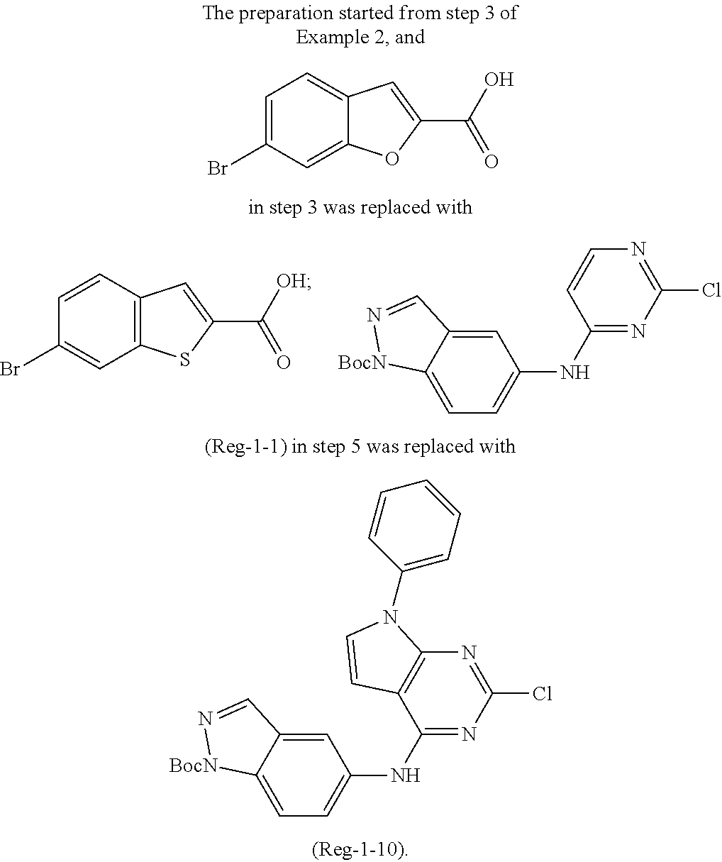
C12=C(C=CC(Br)=C1)C=C(C([OH])=O)S2.C1=C2C(=CC=C1NC1=NC(Cl)=NC=C1)[BocN]N=C2.C12=CC(Br)=CC=C1C=C(C(O)=O)O2.C1=C2C(=CC=C1NC1=NC(Cl)=NC3=C1C=CN3C1=CC=CC=C1)[BocN]N=C2
